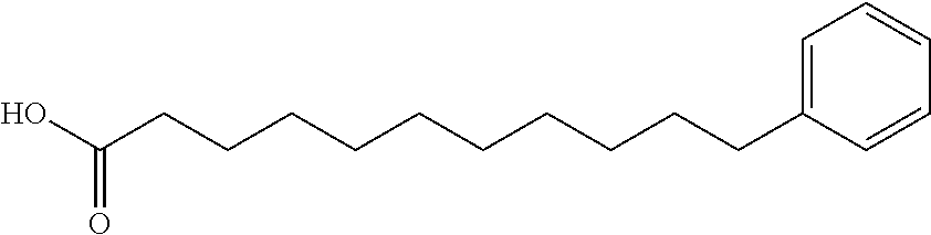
OC(CCCCCCCCCCC1=CC=CC=C1)=O
